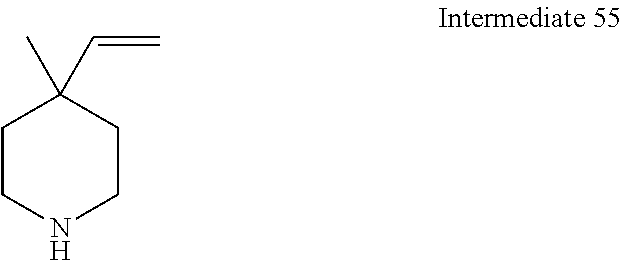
C1CNCCC1(C)C=C
